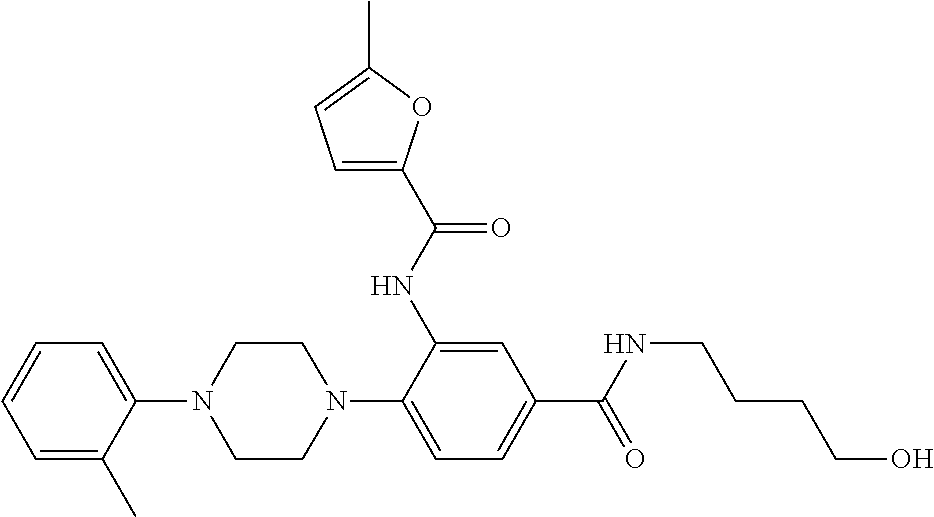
N1(C2=CC=C(C(NCCCCO)=O)C=C2NC(=O)C2=CC=C(C)O2)CCN(C2=CC=CC=C2C)CC1
